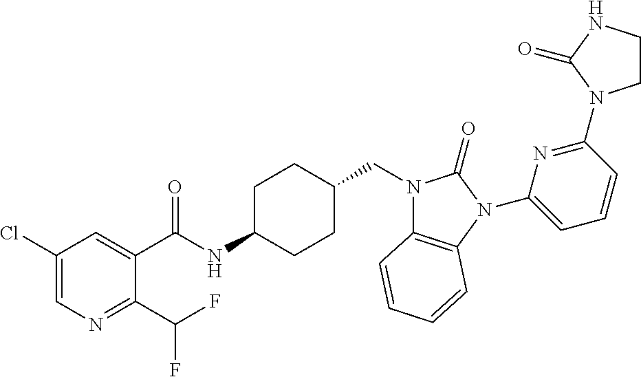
C1(Cl)=CN=C(C(F)F)C(C(NC2CCC(CN3C4=C(N(C5=CC=CC(N6CCNC6=O)=N5)C3=O)C=CC=C4)CC2)=O)=C1
